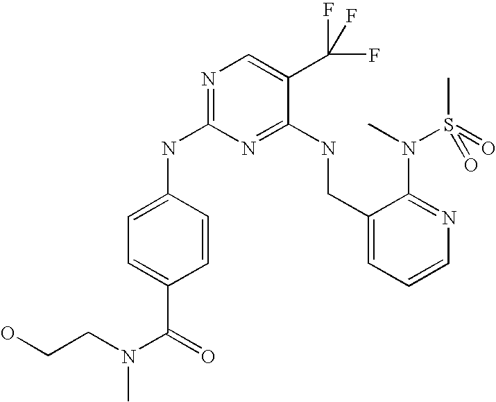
C1(CNC2=NC(NC3=CC=C(C(=O)N(CCO)C)C=C3)=NC=C2C(F)(F)F)=CC=CN=C1N(C)S(C)(=O)=O
